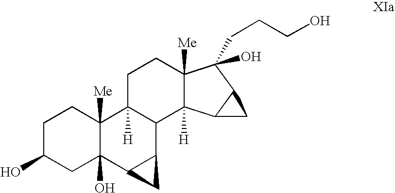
C1C(O)CC2(O)C([Me])(C1)C1([H])C(C3C2C3)C2([H])C([Me])(CC1)C(CCCO)(O)C1C2C1
